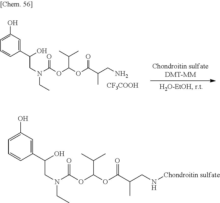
[CF3COOH].C1=C(O)C=C(C(CN(CC)C(OC(OC(=O)C(CN)C)C(C)C)=O)O)C=C1.C1=C(O)C=C(C(CN(CC)C(OC(OC(=O)C(CN[Chondroitin sulfate])C)C(C)C)=O)O)C=C1
